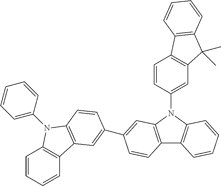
C1=CC=CC2=C1N(C1=CC=CC=C1)C1=C2C=C(C2=CC3=C(C4=C(N3C3=CC5=C(C=C3)C3=C(C5(C)C)C=CC=C3)C=CC=C4)C=C2)C=C1
